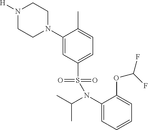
N1([H])CCN(C2=CC(S(=O)(=O)N(C3=CC=CC=C3OC(F)F)C(C)C)=CC=C2C)CC1
